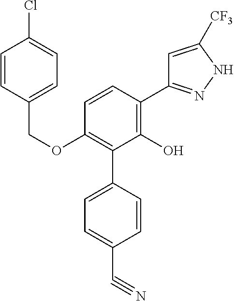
C(OC1=C(C2=CC=C(C#N)C=C2)C(O)=C(C2=NNC([CF3])=C2)C=C1)C1=CC=C(Cl)C=C1
